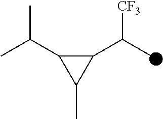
C1(C(C)[CF3])C(C(C)C)C1C
